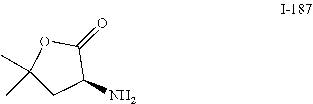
C1(C)(C)CC(N)C(=O)O1
